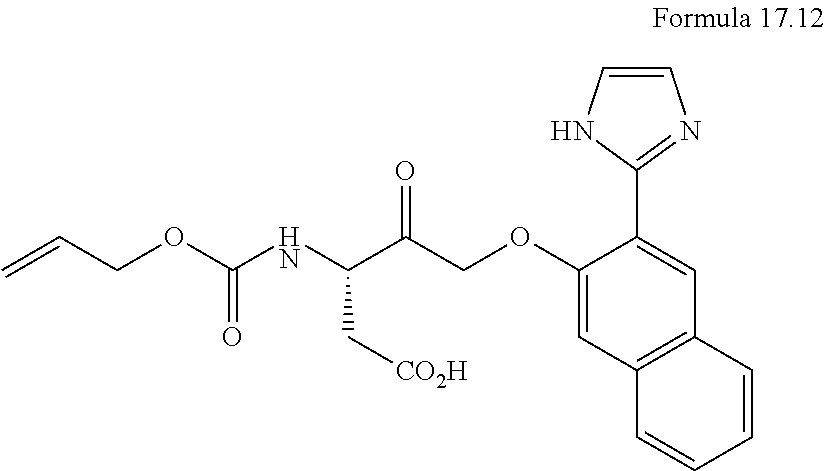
C=CCOC(NC(C(COC1=CC2=C(C=C1C1=NC=CN1)C=CC=C2)=O)C[CO2H])=O
